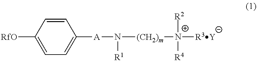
C1([A]N([(CH2)m][N+]([R3Y])([R2])[R4])[R1])=CC=C([RfO])C=C1
